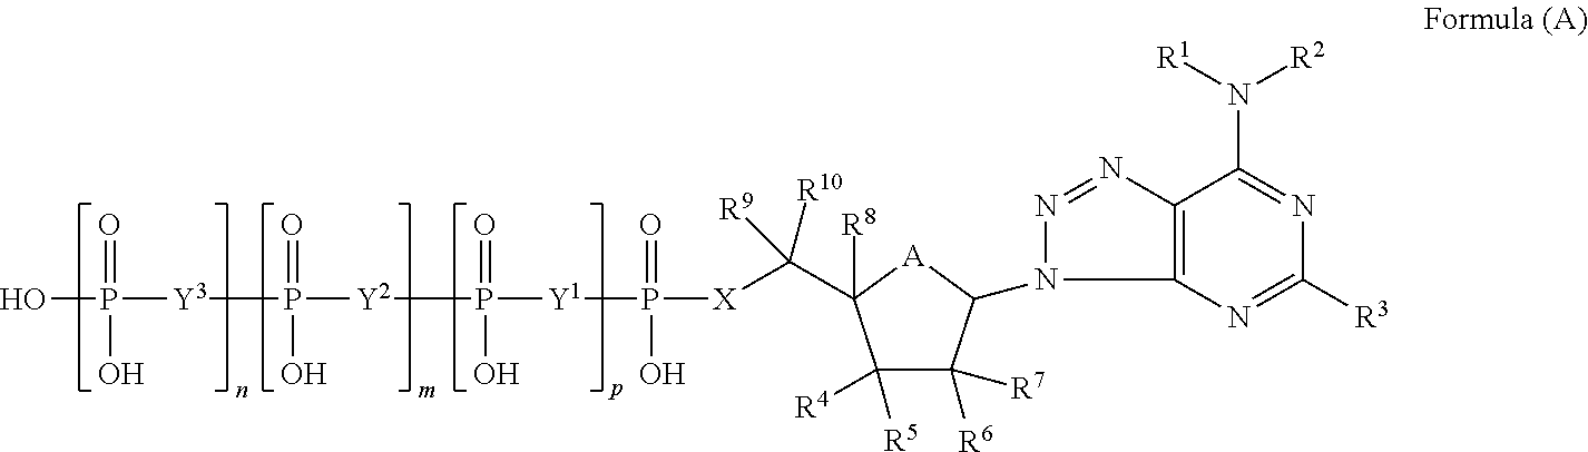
OP([Y3]P([Y2]P([Y1]P([X]C([R10])(C1([R8])C([R5])([R4])C([R6])([R7])C(N2N=NC3=C2N=C([R3])N=C3N([R2])[R1])[A]1)[R9])(=O)O)(=O)O)(=O)O)(=O)O
